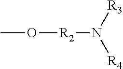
CO[R2]N([R4])[R3]
